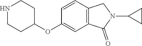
N1CCC(OC2=CC3=C(C=C2)CN(C2CC2)C3=O)CC1
